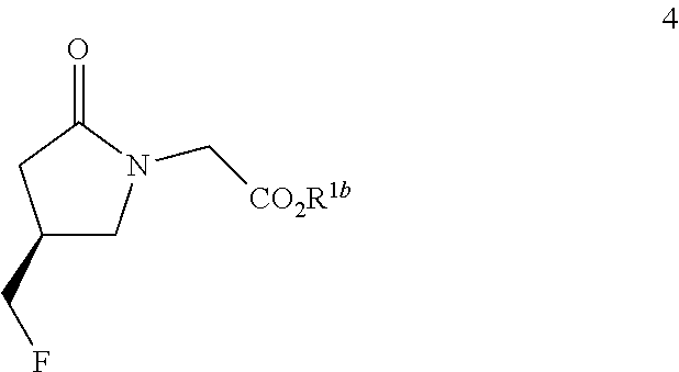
C1(CF)CN(C[CO2R1b])C(=O)C1
